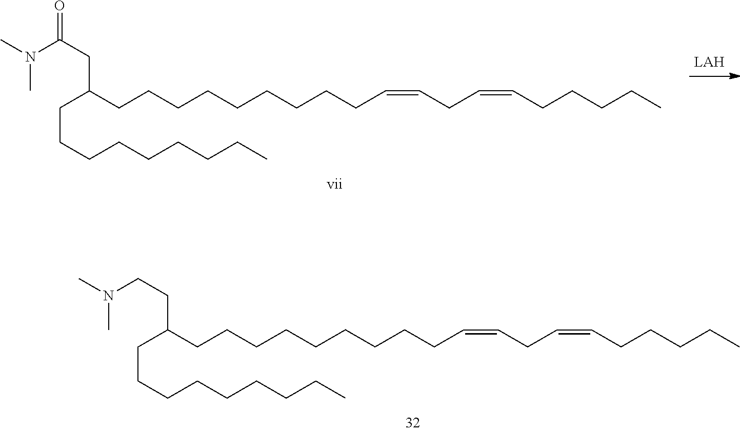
C(CCCCCCCCCC=CCC=CCCCCC)(CCCCCCCCC)CCN(C)C.C(CCCCCCCCCC=CCC=CCCCCC)(CCCCCCCCC)CC(=O)N(C)C
